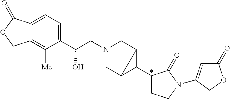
C(CN1CC2C(C3CCN(C4=CC(=O)OC4)C3=O)C2C1)(C1=CC=C2C(=C1[Me])COC2=O)O
